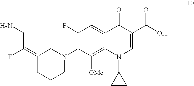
C(C(F)=C1CCCN(C2=C(F)C=C3C(=C2[OMe])N(C2CC2)C=C(C([OH])=O)C3=O)C1)N
